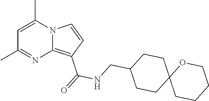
C1=C(C)N2C(=C(C(=O)NCC3CCC4(CC3)CCCCO4)C=C2)N=C1C
